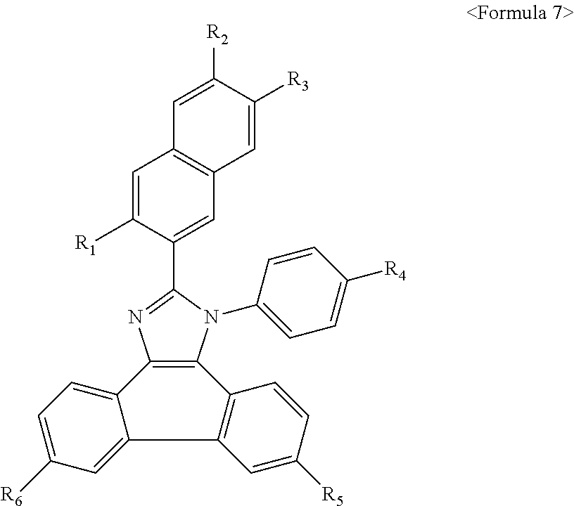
C12=C(N=C(C3=CC4=C(C=C3[R1])C=C([R2])C([R3])=C4)N1C1=CC=C([R4])C=C1)C1=CC=C([R6])C=C1C1=C2C=CC([R5])=C1
